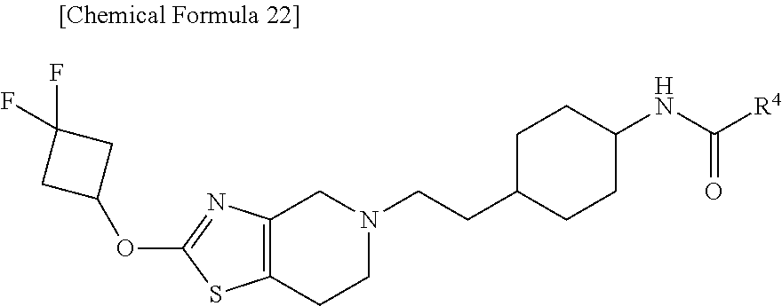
C1C(CCN2CC3=C(CC2)SC(OC2CC(F)(F)C2)=N3)CCC(NC([R4])=O)C1
